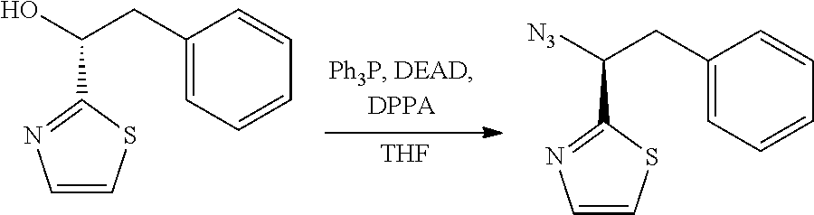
[THF].C1(CC(O)C2=NC=CS2)=CC=CC=C1.C1(CC([N3])C2=NC=CS2)=CC=CC=C1
